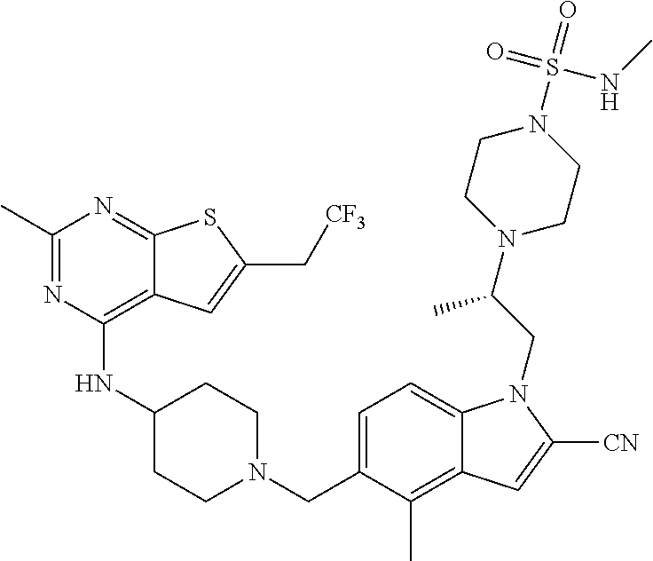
C1(C)=NC(NC2CCN(CC3=CC=C4C(=C3C)C=C([CN])N4CC(N3CCN(S(NC)(=O)=O)CC3)C)CC2)=C2C(=N1)SC(C[CF3])=C2
